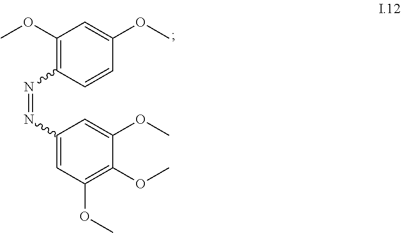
C1=C(OC)C=CC(N=NC2=CC(OC)=C(OC)C(OC)=C2)=C1OC
